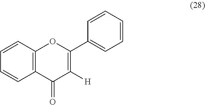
C1=CC2=C(C=C1)C(=O)C([H])=C(C1=CC=CC=C1)O2
